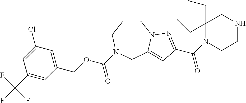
C1CCN(C(OCC2=CC(Cl)=CC(C(F)(F)F)=C2)=O)CC2=CC(C(N3CCNCC3(CC)CC)=O)=NN12
